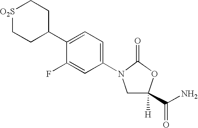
C1(N2CC([H])(C(N)=O)OC2=O)=CC=C(C2CC[O2S]CC2)C(F)=C1
